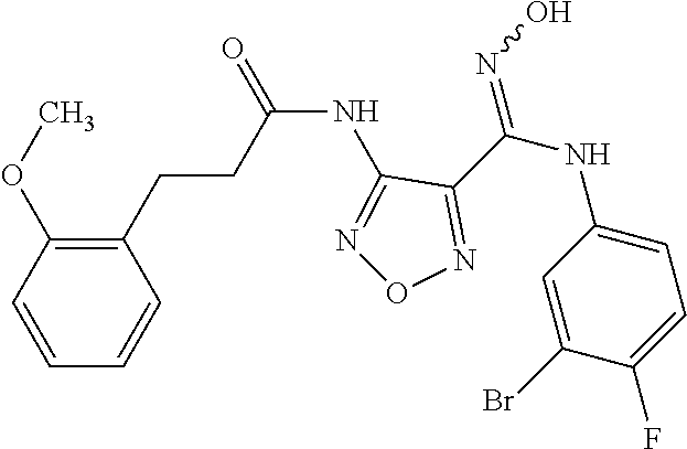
C(NC1=NON=C1C(NC1=CC=C(F)C(Br)=C1)=NO)(=O)CCC1=C(OC)C=CC=C1
